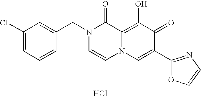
C1(Cl)=CC=CC(CN2C=CN3C(=C(O)C(=O)C(C4=NC=CO4)=C3)C2=O)=C1.Cl
